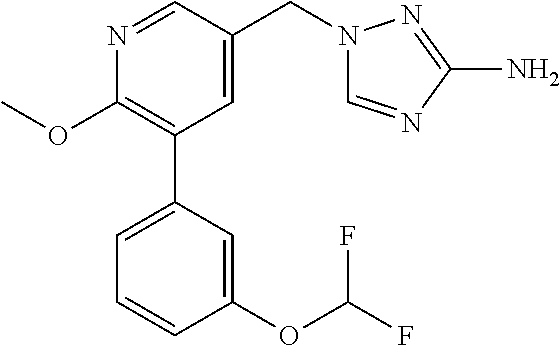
C1(OC)=C(C2=CC=CC(OC(F)F)=C2)C=C(CN2C=NC(N)=N2)C=N1
